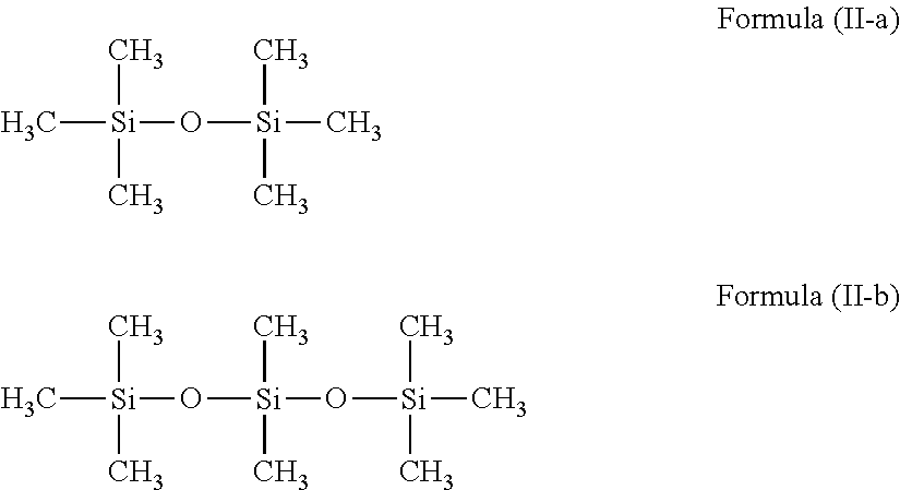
C[Si](O[Si](C)(C)C)(C)C.C[Si](O[Si](C)(C)O[Si](C)(C)C)(C)C
